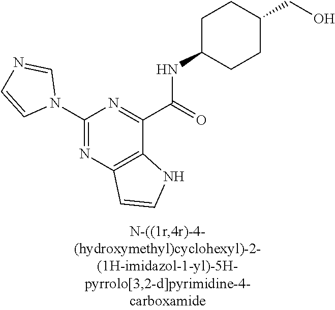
C1(N2C=NC=C2)=NC2=C(C(C(NC3CCC(CO)CC3)=O)=N1)NC=C2
